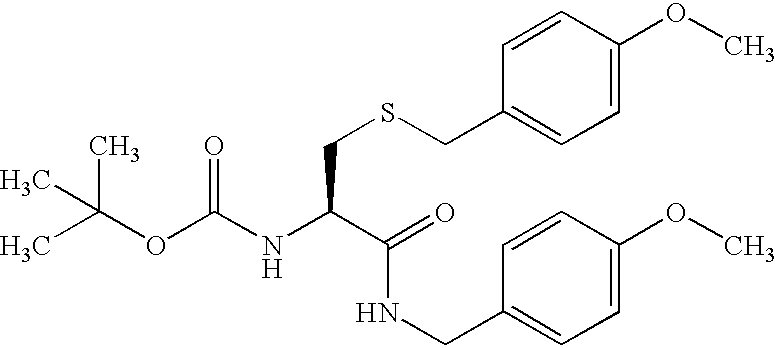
CC(OC(NC(C(=O)NCC1=CC=C(OC)C=C1)CSCC1=CC=C(OC)C=C1)=O)(C)C
